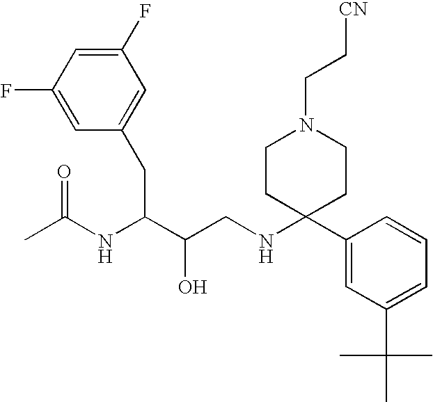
C1(F)=CC(F)=CC(CC(NC(C)=O)C(O)CNC2(C3=CC(C(C)(C)C)=CC=C3)CCN(CC[CN])CC2)=C1
